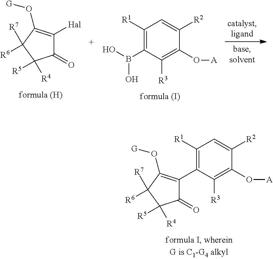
C1([R1])=C(B(O)O)C([R3])=C(O[A])C([R2])=C1.C1(=O)C([Hal])=C(O[G])C([R7])([R6])C1([R4])[R5].C1([R1])=C(C2=C(O[G])C([R7])([R6])C([R4])([R5])C2=O)C([R3])=C(O[A])C([R2])=C1
